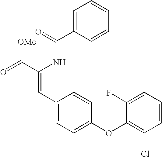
C1=C(C(=O)NC(C(=O)[OMe])=CC2=CC=C(OC3=C(Cl)C=CC=C3F)C=C2)C=CC=C1
